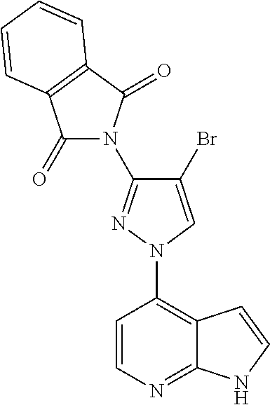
C12=C(N3C=C(Br)C(N4C(=O)C5=C(C4=O)C=CC=C5)=N3)C=CN=C1NC=C2
